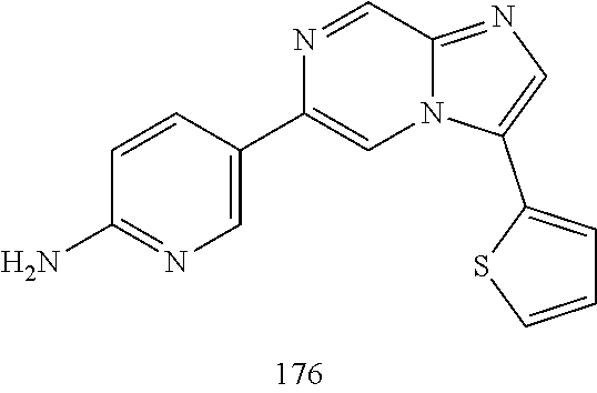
C1(C2=CC=CS2)=CN=C2C=NC(C3=CN=C(N)C=C3)=CN12
